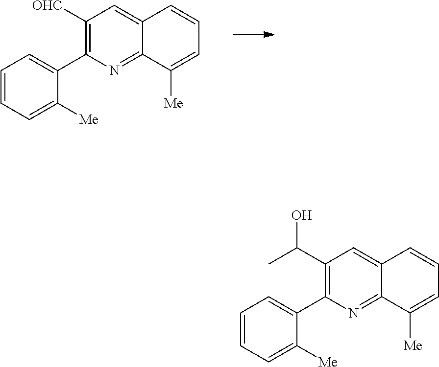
C1([OHC])=C(C2=CC=CC=C2[Me])N=C2C(=C1)C=CC=C2[Me].C1(C(O)C)=C(C2=CC=CC=C2[Me])N=C2C(=C1)C=CC=C2[Me]
